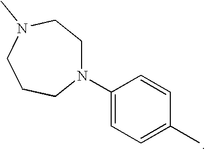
C1(N2CCN(C)CCC2)=CC=C(C)C=C1
